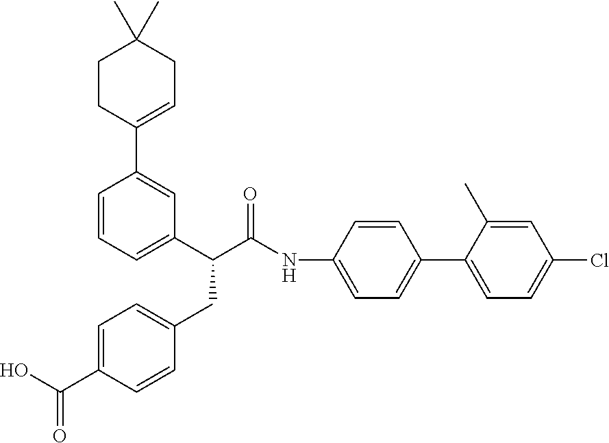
C1=CC=C(C(C(=O)NC2=CC=C(C3=CC=C(Cl)C=C3C)C=C2)CC2=CC=C(C(=O)O)C=C2)C=C1C1=CCC(C)(C)CC1
